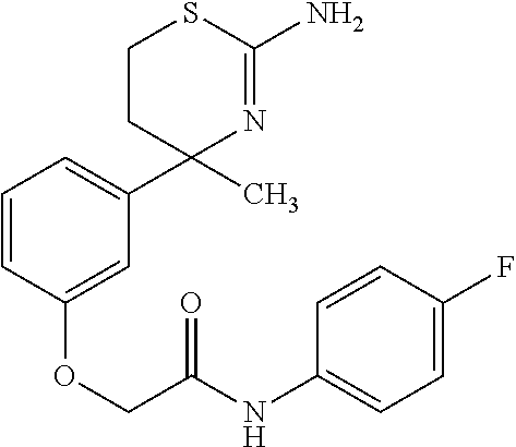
C1CC(C2=CC=CC(OCC(NC3=CC=C(F)C=C3)=O)=C2)(C)N=C(N)S1
